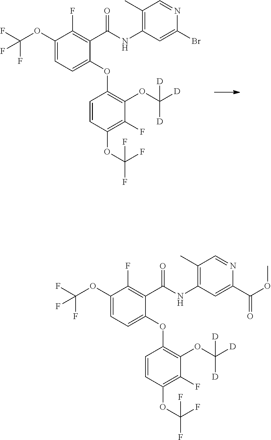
C(=O)(NC1=C(C)C=NC(Br)=C1)C1=C(F)C(OC(F)(F)F)=CC=C1OC1=C(OC([D])([D])[D])C(F)=C(OC(F)(F)F)C=C1.C(=O)(NC1=C(C)C=NC(C(OC)=O)=C1)C1=C(F)C(OC(F)(F)F)=CC=C1OC1=C(OC([D])([D])[D])C(F)=C(OC(F)(F)F)C=C1
